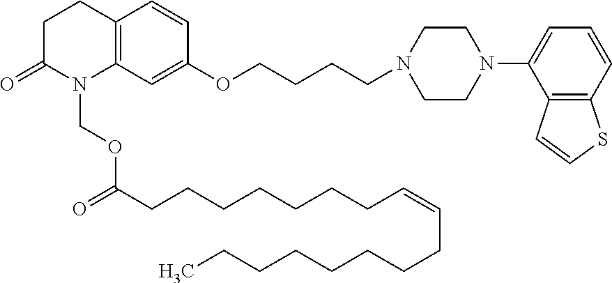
C1C(=O)N(COC(=O)CCCCCCCC=CCCCCCCCC)C2=C(C1)C=CC(OCCCCN1CCN(C3=CC=CC4=C3C=CS4)CC1)=C2
